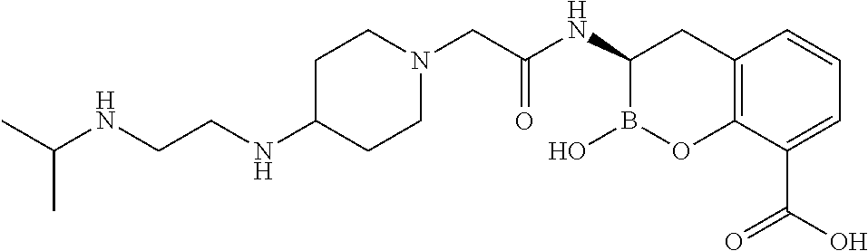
C1C(NCCNC(C)C)CCN(CC(NC2B(O)OC3=C(C2)C=CC=C3C(O)=O)=O)C1
